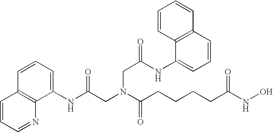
C1=CC=NC2=C1C=CC=C2NC(CN(C(CCCCC(NO)=O)=O)CC(=O)NC1=CC=CC2=C1C=CC=C2)=O
